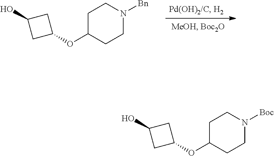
C1C(OC2CC(O)C2)CCN([Bn])C1.C1C(OC2CC(O)C2)CCN([Boc])C1
